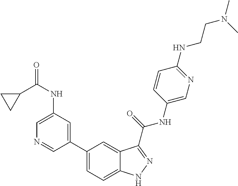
C1(NC(C2CC2)=O)=CN=CC(C2=CC=C3C(=C2)C(C(NC2=CN=C(NCCN(C)C)C=C2)=O)=NN3)=C1
